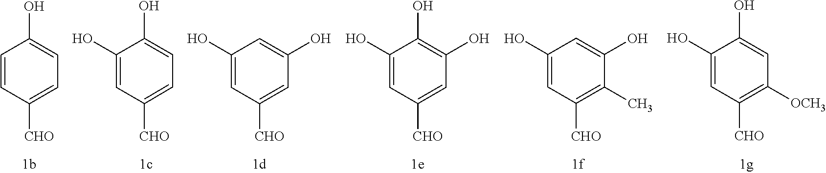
C1=CC([CHO])=CC=C1O.C1(O)=CC([CHO])=CC=C1O.C1(O)=CC([CHO])=CC(O)=C1.C1(O)=CC([CHO])=CC(O)=C1O.C1(O)=CC([CHO])=C(C)C(O)=C1.C1(O)=CC([CHO])=C([OCH3])C=C1O
